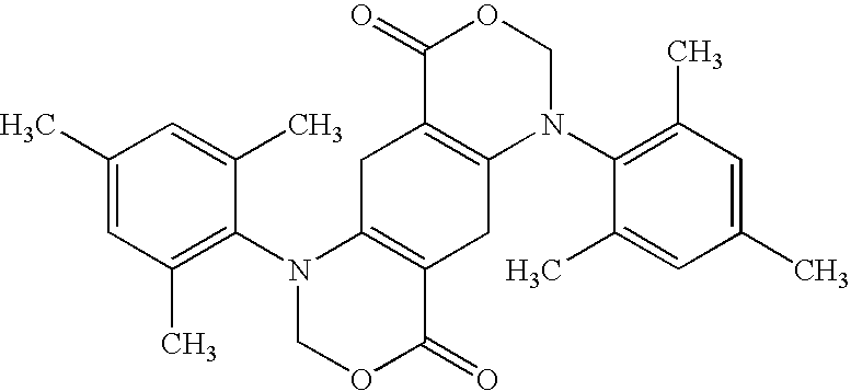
C1C2=C(CC3=C1C(=O)OCN3C1=C(C)C=C(C)C=C1C)C(=O)OCN2C1=C(C)C=C(C)C=C1C
